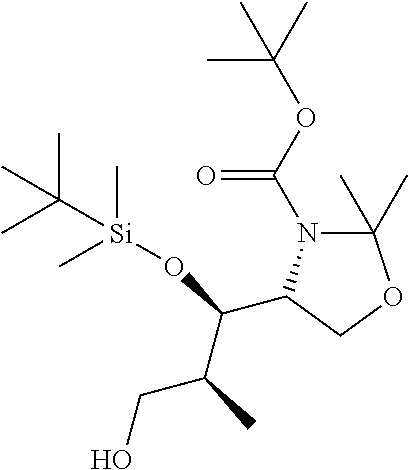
OCC(C(O[Si](C)(C)C(C)(C)C)C1N(C(OC(C)(C)C)=O)C(C)(C)OC1)C
